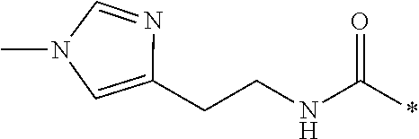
N(C(*)=O)CCC1=CN(C)C=N1
